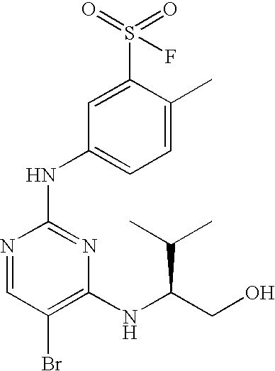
N1=CC(Br)=C(NC(CO)C(C)C)N=C1NC1=CC=C(C)C(S(=O)(=O)F)=C1
